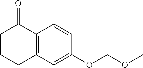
C12=C(C=C(OCOC)C=C1)CCCC2=O
